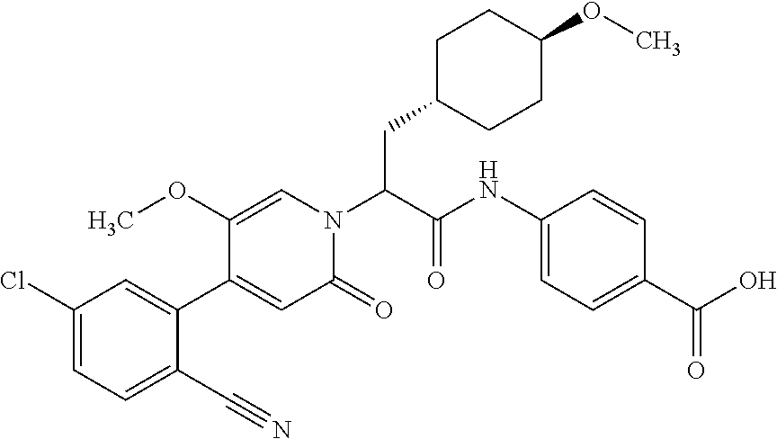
C1(Cl)=CC=C(C#N)C(C2=CC(=O)N(C(C(NC3=CC=C(C(O)=O)C=C3)=O)CC3CCC(OC)CC3)C=C2OC)=C1
